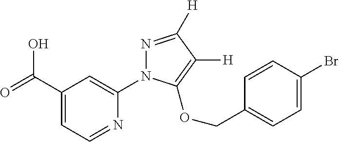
OC(C1=CC=NC(N2N=C([H])C([H])=C2OCC2=CC=C(Br)C=C2)=C1)=O
